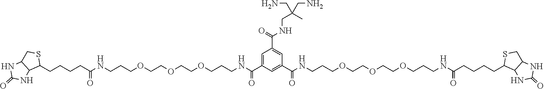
C1=C(C(NCCCOCCOCCOCCCNC(CCCCC2SCC3C2NC(=O)N3)=O)=O)C=C(C(NCCCOCCOCCOCCCNC(CCCCC2SCC3C2NC(=O)N3)=O)=O)C=C1C(NCC(C)(CN)CN)=O
